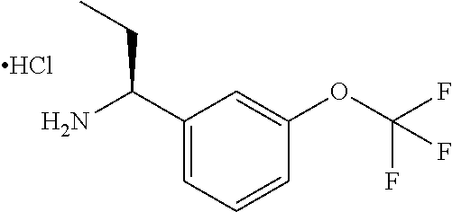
C1(C(N)CC)=CC=CC(OC(F)(F)F)=C1.Cl
